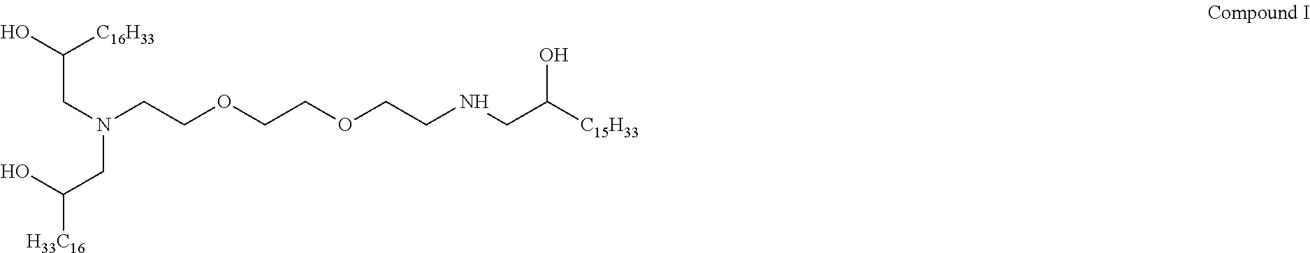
OC([C16H33])CN(CCOCCOCCNCC([C15H33])O)CC([H33C16])O
